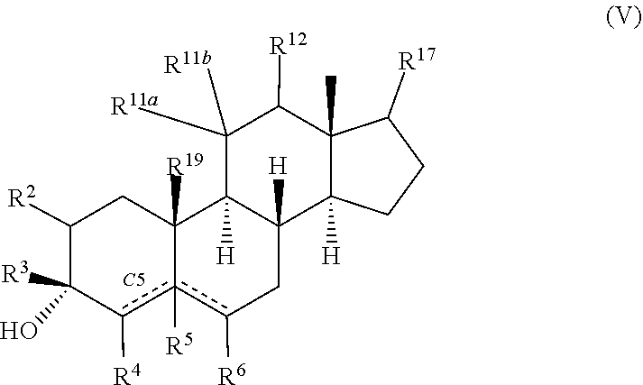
[R11b]C1([R11a])C2([H])C3([R19])CC([R2])C([R3])(O)c([R4])c3([R5])c([R6])CC2([H])C2([H])C(C)(C1[R12])C([R17])CC2.[C5]
